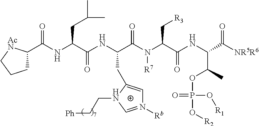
N(C(C(NC(C([NR5R6])=O)C(C)OP(=O)(O[R1])O[R2])=O)C[R3])([R7])C(=O)C(NC(C(NC(C1CCC[AcN]1)=O)CC(C)C)=O)CC1=CN([Rb])=CN1CC[Ph]
